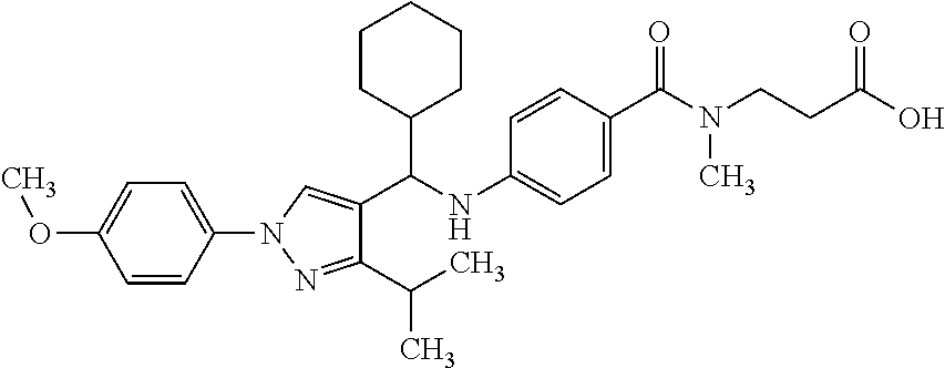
C1(C(NC2=CC=C(C(=O)N(CCC(O)=O)C)C=C2)C2=CN(C3=CC=C(OC)C=C3)N=C2C(C)C)CCCCC1
